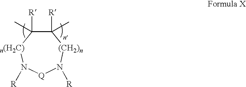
C1([R])(C)C([R])(C)[n(H2C)]N([R])[Q]N([R])[(CH2)n]1
